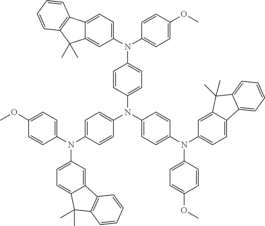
C1(N(C2=CC=C(OC)C=C2)C2=CC=C(N(C3=CC=C(N(C4=CC=C(OC)C=C4)C4=CC=C5C(=C4)C(C)(C)C4=CC=CC=C54)C=C3)C3=CC=C(N(C4=CC=C(OC)C=C4)C4=CC=C5C(=C4)C4=C(C5(C)C)C=CC=C4)C=C3)C=C2)=CC=C2C(=C1)C(C)(C)C1=C2C=CC=C1
